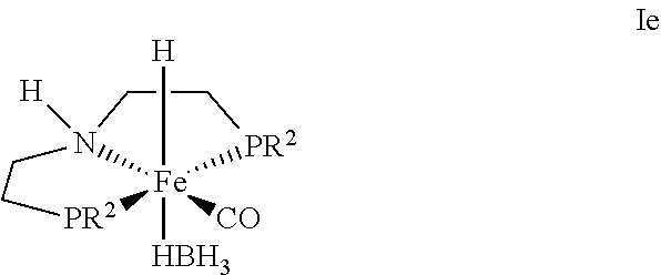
N12([H])[Fe]([CO])([H])([HBH3])([PR2]CC1)[PR2]CC2
